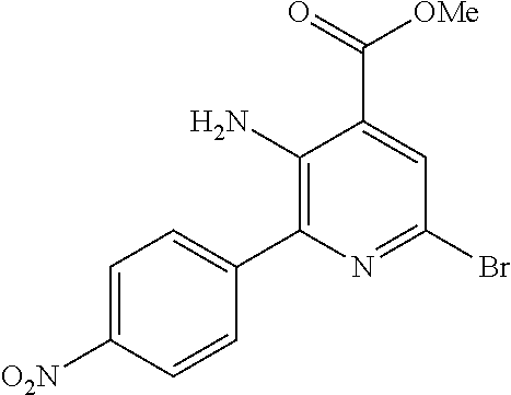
C1(N)=C(C2=CC=C([O2N])C=C2)N=C(Br)C=C1C(=O)[OMe]
